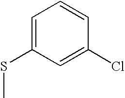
C1=CC(Cl)=CC(SC)=C1
